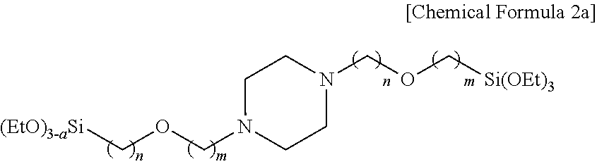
[(EtO)3-aSi]COCN1CCN(COC[Si(OEt)3])CC1
